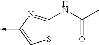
C1(NC(C)=O)=NC(->C)=CS1
